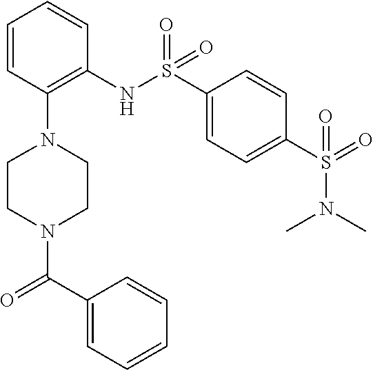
C1=CC(N2CCN(C(C3=CC=CC=C3)=O)CC2)=C(NS(C2=CC=C(S(=O)(N(C)C)=O)C=C2)(=O)=O)C=C1
